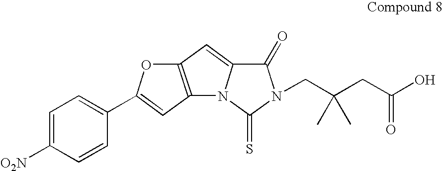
C12=C(C=C(C3=CC=C([O2N])C=C3)O1)N1C(=C2)C(=O)N(CC(CC(O)=O)(C)C)C1=S
